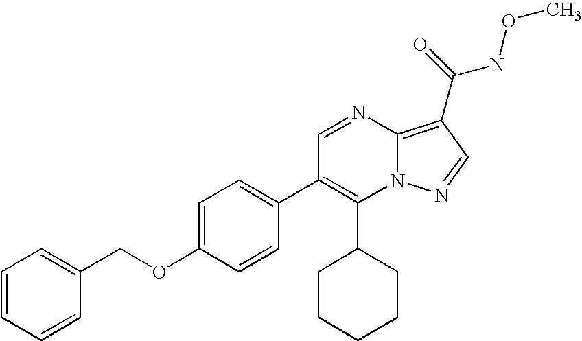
C1(C2CCCCC2)=C(C2=CC=C(OCC3=CC=CC=C3)C=C2)C=NC2=C(C(NOC)=O)C=NN12
